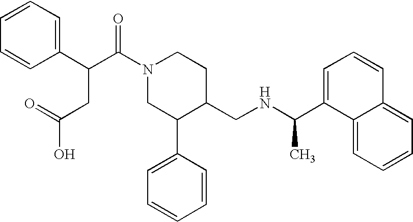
C(C(N1CC(C2=CC=CC=C2)C(CNC(C2=CC=CC3=CC=CC=C23)C)CC1)=O)(CC(O)=O)C1=CC=CC=C1
